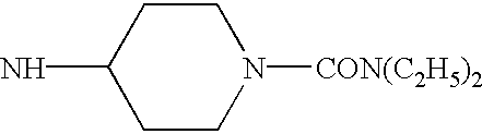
C1CN([CON(C2H5)2])CCC1N
